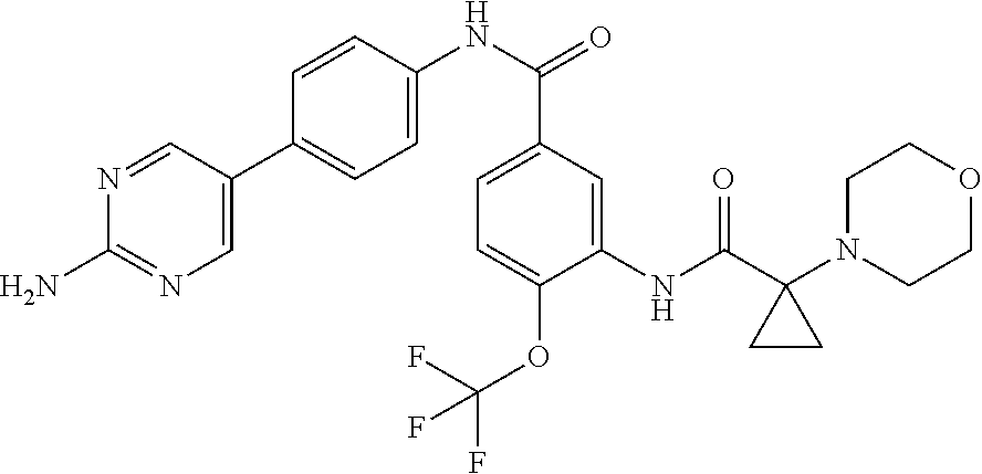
C1(NC(C2(N3CCOCC3)CC2)=O)=CC(C(NC2=CC=C(C3=CN=C(N)N=C3)C=C2)=O)=CC=C1OC(F)(F)F
